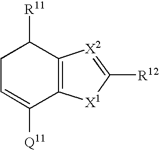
C1([R11])CC=C([Q11])C2=C1[X2]=C([R12])[X1]2
